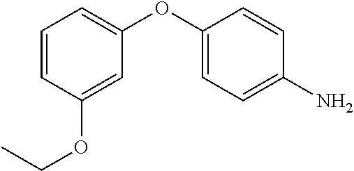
C1=CC(OCC)=CC(OC2=CC=C(N)C=C2)=C1
